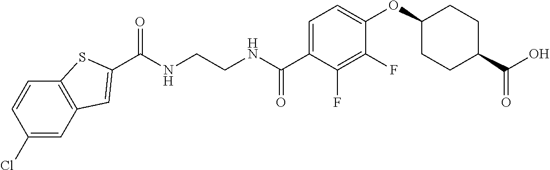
C(NCCNC(C1=CC=C(OC2CCC(C(O)=O)CC2)C(F)=C1F)=O)(=O)C1=CC2=C(C=CC(Cl)=C2)S1
